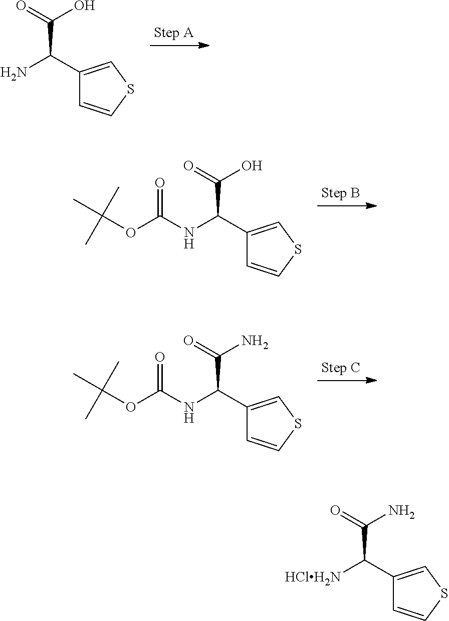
C(C(=O)O)(C1=CSC=C1)N.C(C(=O)O)(C1=CSC=C1)NC(OC(C)(C)C)=O.C(C(=O)N)(C1=CSC=C1)NC(OC(C)(C)C)=O.C(C(=O)N)(C1=CSC=C1)[HClH2N]
